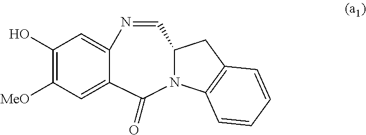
OC1=C([MeO])C=C2C(=C1)N=CC1CC3=C(C=CC=C3)N1C2=O
